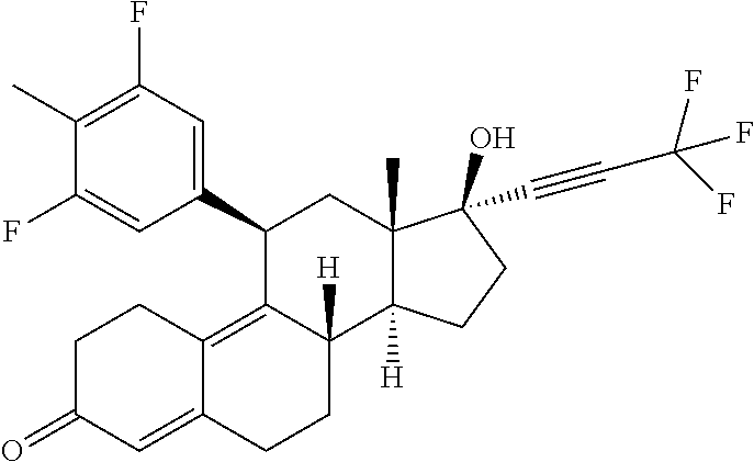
C1(C2=CC(F)=C(C)C(F)=C2)C2=C3C(=CC(=O)CC3)CCC2([H])C2([H])C(C)(C1)C(C#CC(F)(F)F)(O)CC2
